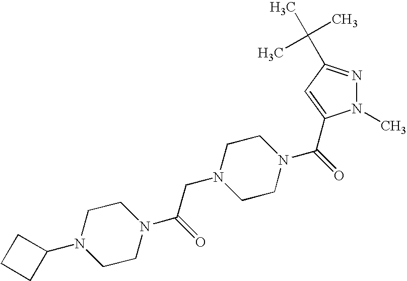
C1CN(C2CCC2)CCN1C(CN1CCN(C(=O)C2=CC(C(C)(C)C)=NN2C)CC1)=O
